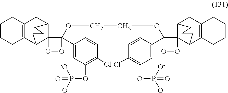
C1CCC2=C(C1)CC1C3(C2CCC1)C(C1=CC(OP(=O)([-O])[-O])=C(Cl)C=C1)(OCCOC1(C2=CC(OP(=O)([O-])[O-])=C(Cl)C=C2)C2(C4C5=C(CCCC5)CC2CCC4)OO1)OO3
